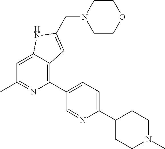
C1=C2C(=C(C3=CC=C(C4CCN(C)CC4)N=C3)N=C1C)C=C(CN1CCOCC1)N2
